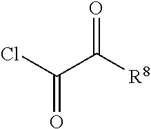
ClC(C([R8])=O)=O
